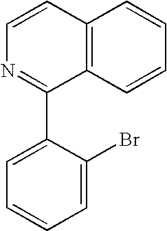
C12=C(C=CC=C1)C(C1=CC=CC=C1Br)=NC=C2
